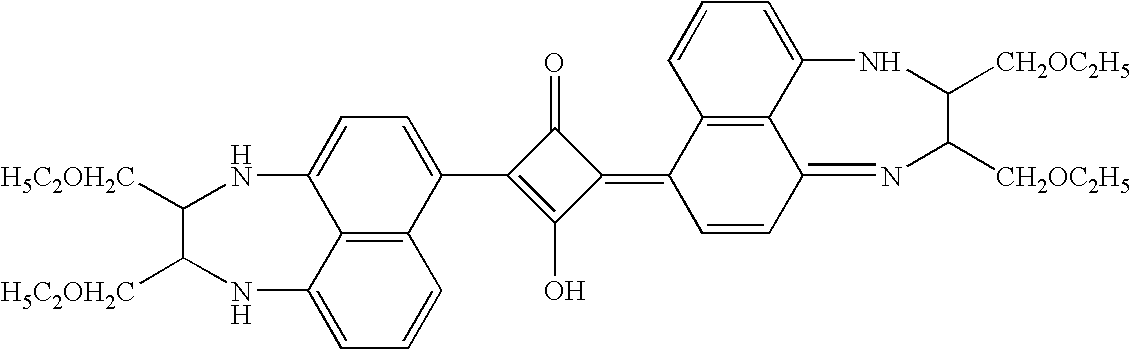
C1([H5C2OH2C])C([H5C2OH2C])NC2=CC=CC3=C2C(=CC=C3C2=C(O)C(=C3C=CC4=NC([CH2OC2H5])C([CH2OC2H5])NC5=CC=CC3=C45)C2=O)N1
